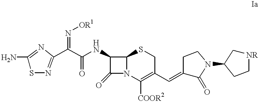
C1(N)=NC(C(C(NC2C(=O)N3C2SCC(C=C2C(=O)N(C4C[NR]CC4)CC2)=C3[COOR2])=O)=N[OR1])=NS1
